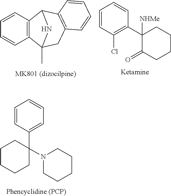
C1=CC2=C(C=C1)C1C3=C(CC2(C)N1)C=CC=C3.C1=CC(Cl)=C(C2([NHMe])C(=O)CCCC2)C=C1.C1=CC(C2(N3CCCCC3)CCCCC2)=CC=C1
